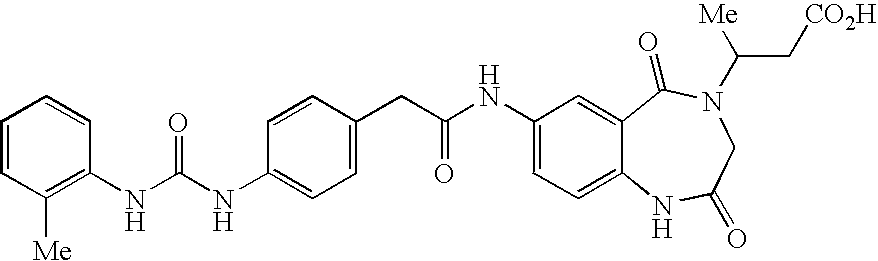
C(NC1=CC=C2C(=C1)C(=O)N(C(C[CO2H])[Me])CC(=O)N2)(=O)CC1=CC=C(NC(=O)NC2=C([Me])C=CC=C2)C=C1
